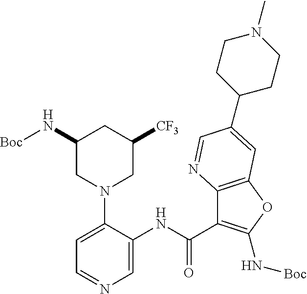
C1=C(N2CC([CF3])CC(N[Boc])C2)C(NC(C2=C(N[Boc])OC3=C2N=CC(C2CCN(C)CC2)=C3)=O)=CN=C1
